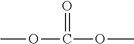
COC(=O)OC
